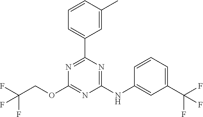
C1(C2=CC=CC(C)=C2)=NC(OCC(F)(F)F)=NC(NC2=CC(C(F)(F)F)=CC=C2)=N1
